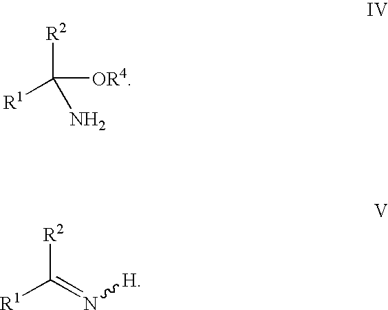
[R1]C([R2])(N)[OR4].[R1]C(=N[H])[R2]
